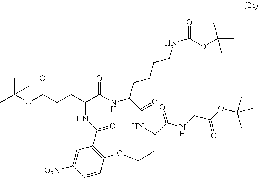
O(C(CCC1C(=O)NC(CCCCNC(=O)OC(C)(C)C)C(=O)NC(C(NCC(OC(C)(C)C)=O)=O)CCOC2=C(C(=O)N1)C=C([O2N])C=C2)=O)C(C)(C)C
